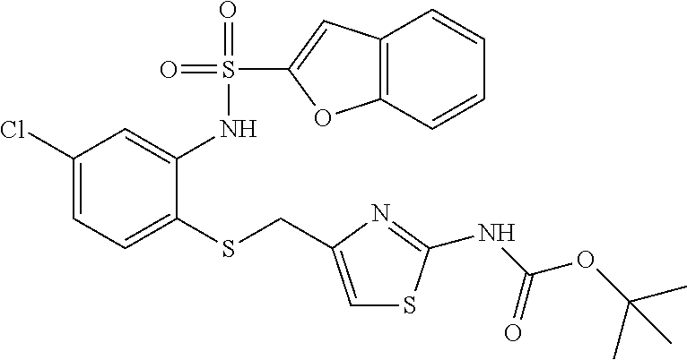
C1(Cl)=CC=C(SCC2=CSC(NC(OC(C)(C)C)=O)=N2)C(NS(=O)(=O)C2=CC3=C(O2)C=CC=C3)=C1
